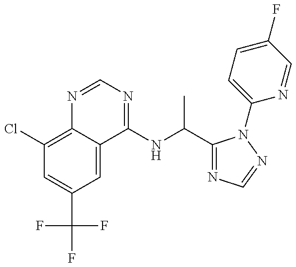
C1(Cl)=C2C(=CC(C(F)(F)F)=C1)C(NC(C)C1=NC=NN1C1=CC=C(F)C=N1)=NC=N2
